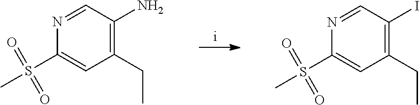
N1=CC(N)=C(CC)C=C1S(C)(=O)=O.N1=CC(I)=C(CC)C=C1S(C)(=O)=O
